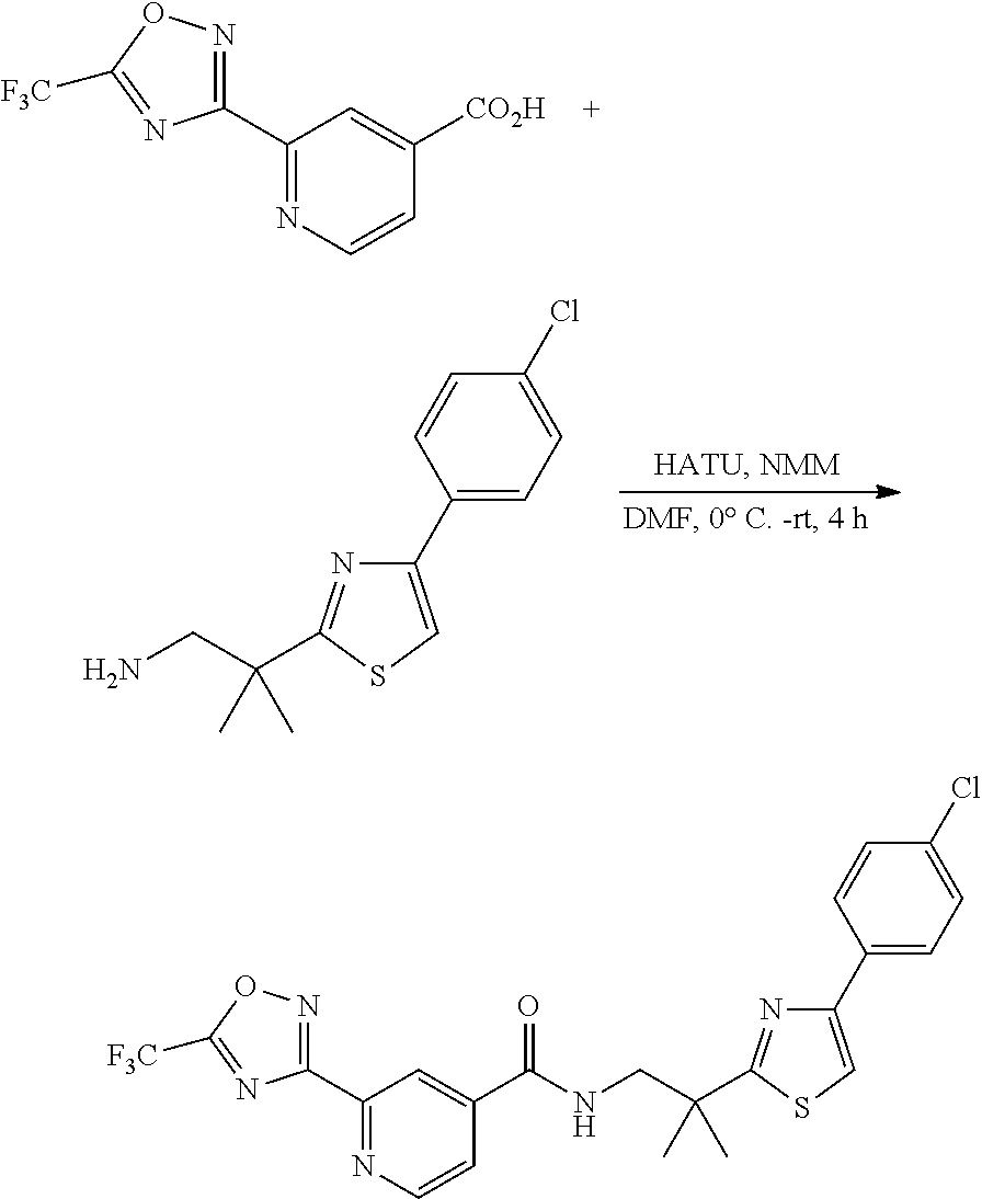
C1(C2=NOC([F3C])=N2)=NC=CC([CO2H])=C1.NCC(C)(C)C1=NC(C2=CC=C(Cl)C=C2)=CS1.C1(C2=NOC([F3C])=N2)=NC=CC(C(NCC(C)(C)C2=NC(C3=CC=C(Cl)C=C3)=CS2)=O)=C1
